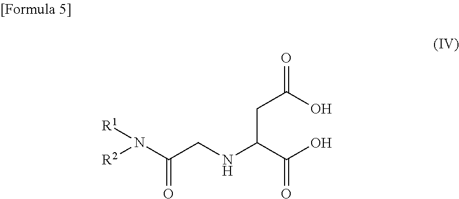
N(C(CNC(C(O)=O)CC(=O)O)=O)([R2])[R1]
